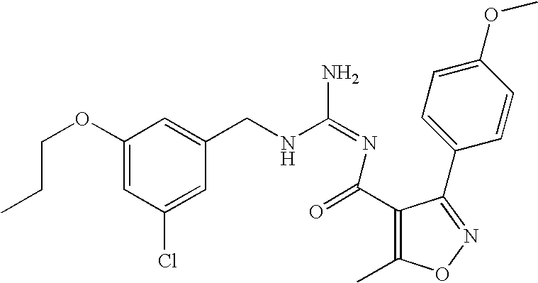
C(CC)OC1=CC(Cl)=CC(CNC(N)=NC(=O)C2=C(C)ON=C2C2=CC=C(OC)C=C2)=C1
